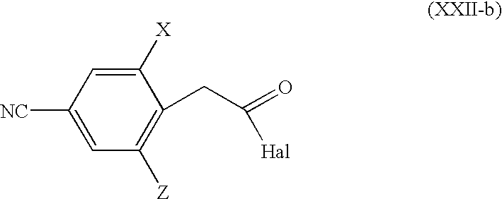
C1([X])=CC([NC])=CC([Z])=C1CC(=O)[Hal]
